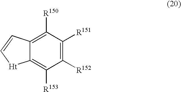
C12=C([R150])C([R151])=C([R152])C([R153])=C1[Ht]C=C2
